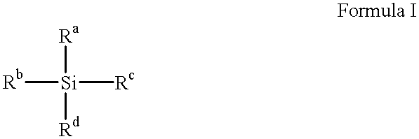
[Rb][Si]([Ra])([Rd])[Rc]
